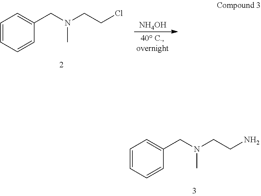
C1=CC=CC(CN(CCN)C)=C1.C1=CC=CC(CN(CCCl)C)=C1.[NH4OH]
